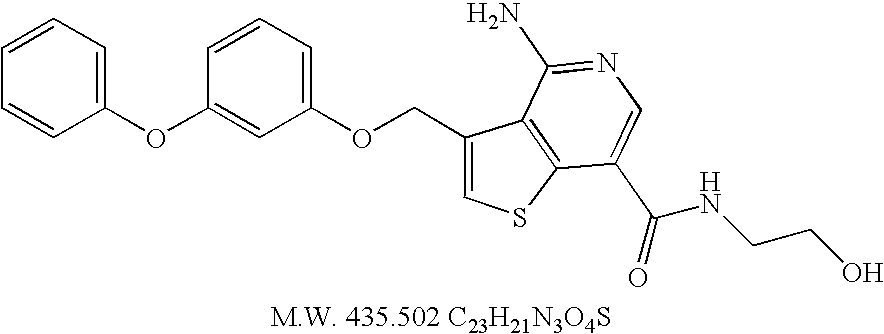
C1=CC=C(OC2=CC(OCC3=CSC4=C3C(N)=NC=C4C(NCCO)=O)=CC=C2)C=C1
